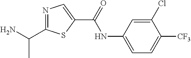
N1=C(C(N)C)SC(C(=O)NC2=CC=C([CF3])C(Cl)=C2)=C1
